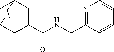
C1C2CC3(C(NCC4=NC=CC=C4)=O)CC1CC(C2)C3
